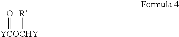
[YCOCHY](=O)[R]
